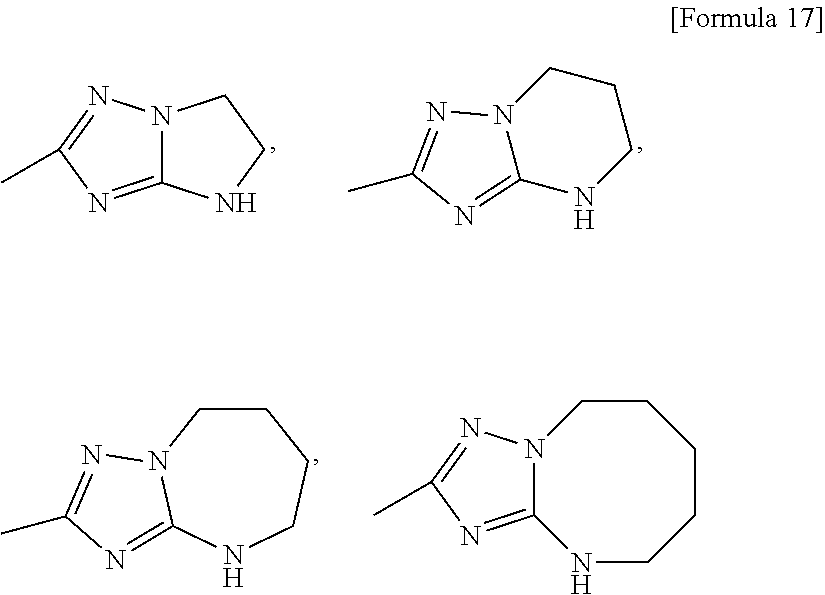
C12=NC(C)=NN1CCN2.N12C(=NC(C)=N1)NCCC2.C1CN2C(=NC(C)=N2)NCC1.N12C(=NC(C)=N1)NCCCCC2
